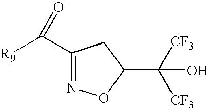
C1(C([R9])=O)=NOC(C([CF3])([CF3])O)C1
